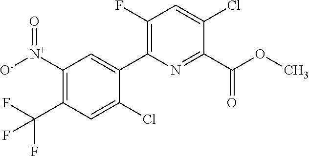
C1(C(OC)=O)=NC(C2=CC([N+](=O)[O-])=C(C(F)(F)F)C=C2Cl)=C(F)C=C1Cl
